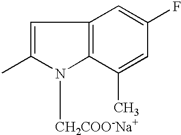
C1=C(C)N([CH2COO-Na+])C2=C1C=C(F)C=C2C
